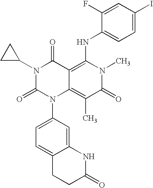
C1=C2C(=CC(N3C4=C(C)C(=O)N(C)C(NC5=CC=C(I)C=C5F)=C4C(=O)N(C4CC4)C3=O)=C1)NC(=O)CC2
